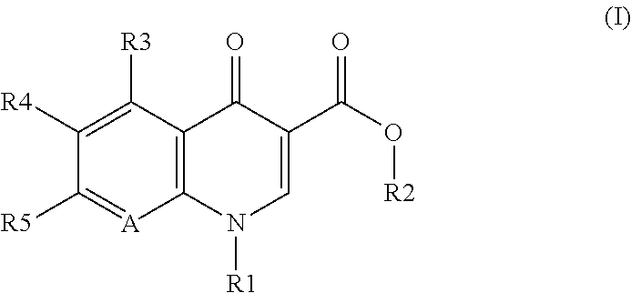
C12=C(C([R3])=C([R4])C([R5])=[A]1)C(=O)C(C(O[R2])=O)=CN2[R1]
